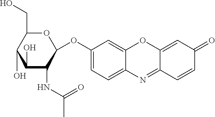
C12=CC=C(OC3OC(CO)C(O)C(O)C3NC(=O)C)C=C1OC1=CC(=O)C=CC1=N2
